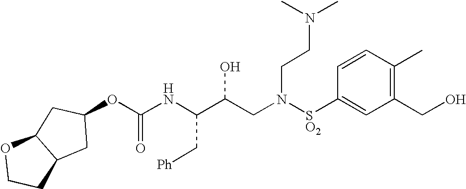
C(NC(C(CN([SO2]C1=CC(CO)=C(C)C=C1)CCN(C)C)O)C[Ph])(=O)OC1CC2C(C1)OCC2
